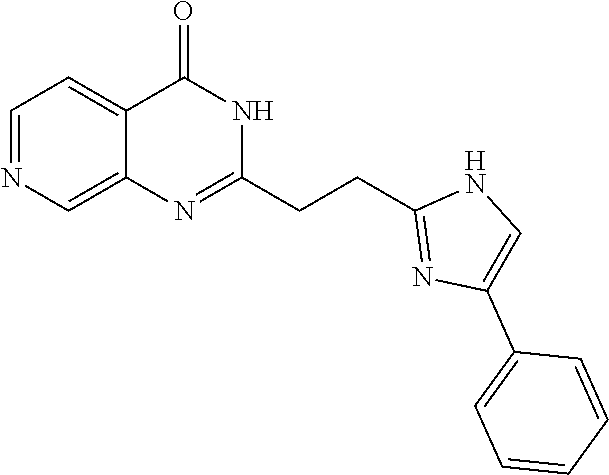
C1=NC=C2C(=C1)C(=O)NC(CCC1=NC(C3=CC=CC=C3)=CN1)=N2
